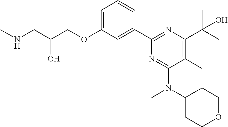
C1=C(OCC(CNC)O)C=C(C2=NC(C(C)(C)O)=C(C)C(N(C3CCOCC3)C)=N2)C=C1
